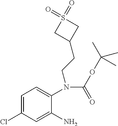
C1=C(Cl)C=C(N)C(N(C(OC(C)(C)C)=O)CCC2CS(=O)(=O)C2)=C1
